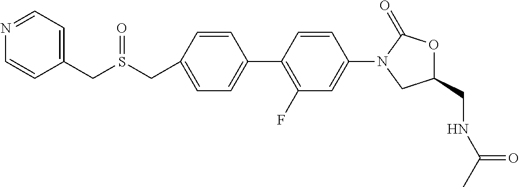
C1(CS(CC2=CC=NC=C2)=O)=CC=C(C2=C(F)C=C(N3CC(CNC(C)=O)OC3=O)C=C2)C=C1
